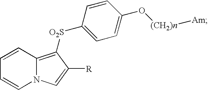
N12C(=C([O2S]C3=CC=C(O[(CH2)n][Am])C=C3)C([R])=C1)C=CC=C2
